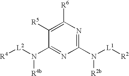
[L2](N(C1=NC(N([L1][R2])[R2b])=NC([R6])=C1[R5])[R4b])[R4]
